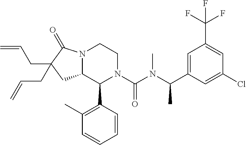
C1=C(C(N(C(N2C(C3=C(C)C=CC=C3)C3N(CC2)C(=O)C(CC=C)(CC=C)C3)=O)C)C)C=C(Cl)C=C1C(F)(F)F
